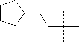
C1(CCC(C)(C)C)CCCC1
